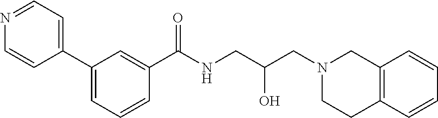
C1(C2=CC=NC=C2)=CC=CC(C(=O)NCC(O)CN2CCC3=C(C2)C=CC=C3)=C1
